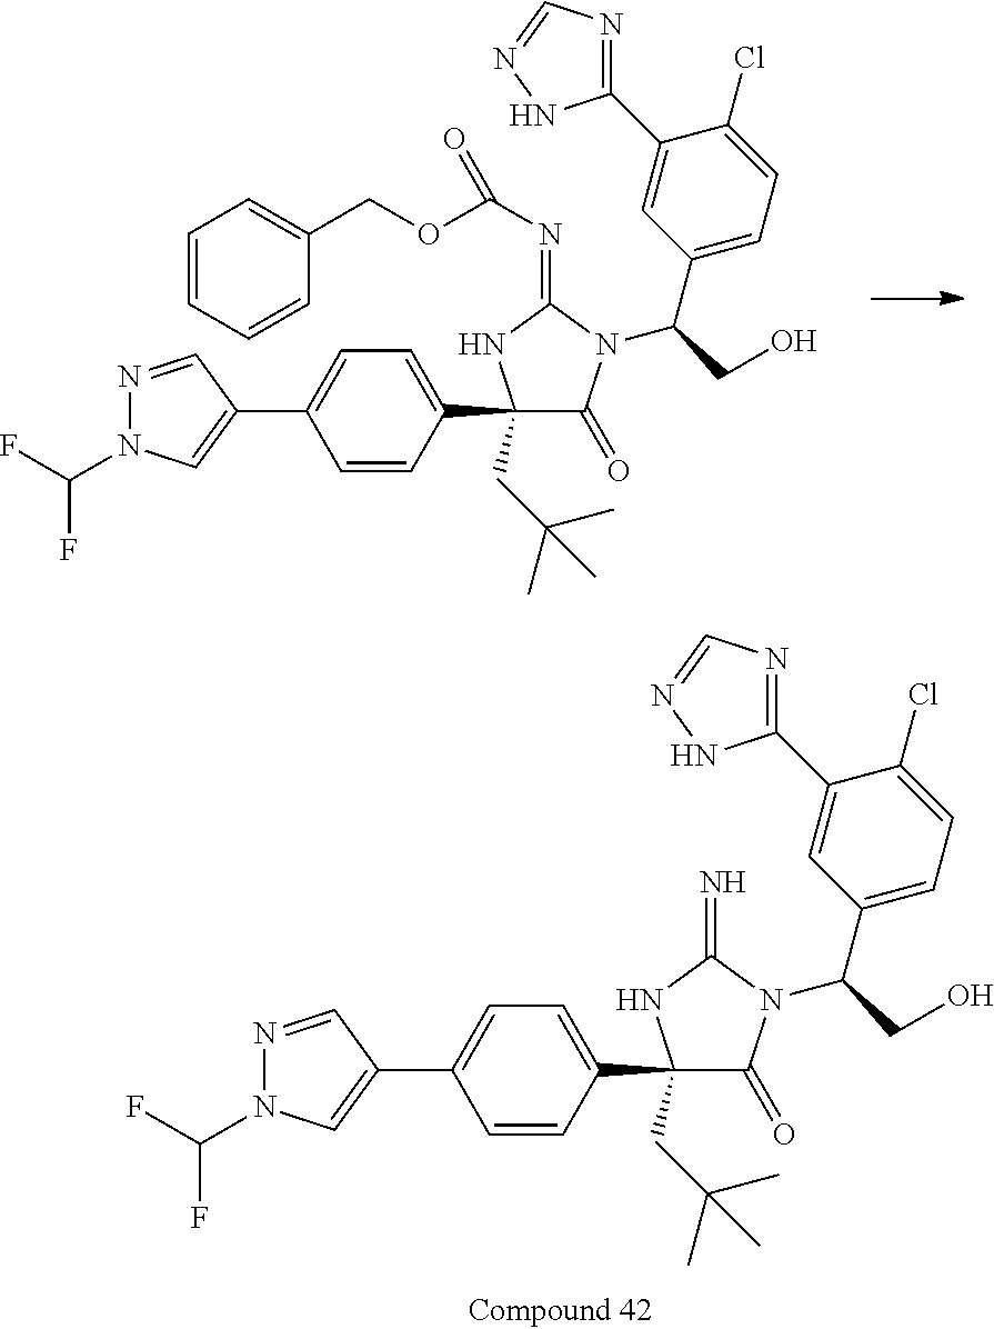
C1(C2(CC(C)(C)C)C(=O)N(C(CO)C3=CC=C(Cl)C(C4=NC=NN4)=C3)C(=N)N2)=CC=C(C2=CN(C(F)F)N=C2)C=C1.C1(C2(CC(C)(C)C)C(=O)N(C(CO)C3=CC=C(Cl)C(C4=NC=NN4)=C3)C(=NC(OCC3=CC=CC=C3)=O)N2)=CC=C(C2=CN(C(F)F)N=C2)C=C1
